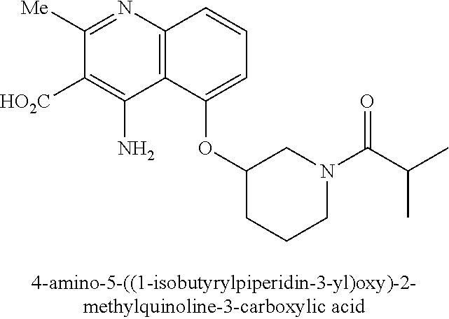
C1([Me])=NC2=C(C(N)=C1[HO2C])C(OC1CCCN(C(C(C)C)=O)C1)=CC=C2
